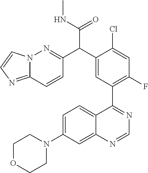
C1=C(N2CCOCC2)C=C2C(=C1)C(C1=C(F)C=C(Cl)C(C(C3=NN4C(=NC=C4)C=C3)C(NC)=O)=C1)=NC=N2
